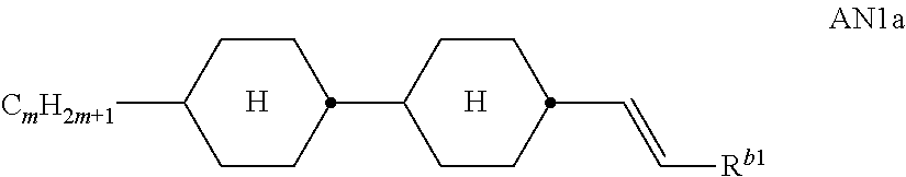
[H].C1CC([CmH2m+1])CCC1C1CCC(C=C[Rb1])CC1.[H]
